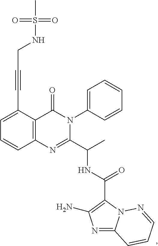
C1=C(C#CCNS(=O)(=O)C)C2=C(C=C1)N=C(C(C)NC(C1=C(N)N=C3N1N=CC=C3)=O)N(C1=CC=CC=C1)C2=O
